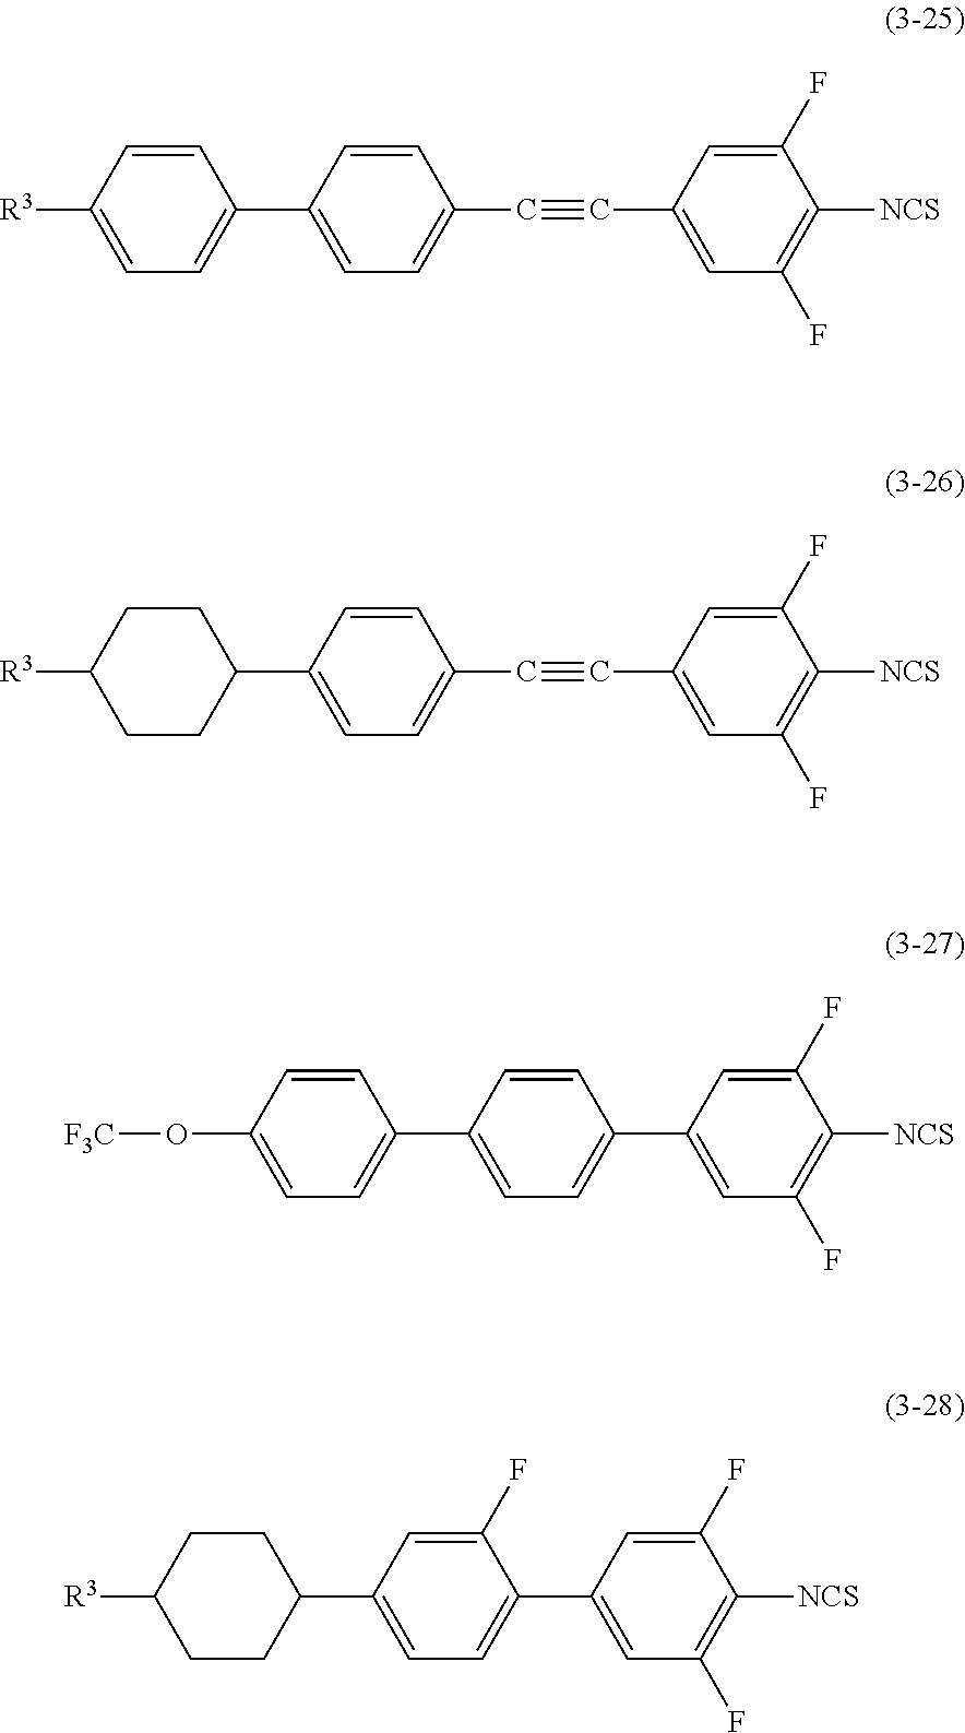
C1=CC([R3])=CC=C1C1=CC=C(C#CC2=CC(F)=C([NCS])C(F)=C2)C=C1.C1CC([R3])CCC1C1=CC=C(C#CC2=CC(F)=C([NCS])C(F)=C2)C=C1.C1=CC(O[F3C])=CC=C1C1=CC=C(C2=CC(F)=C([NCS])C(F)=C2)C=C1.C1CC([R3])CCC1C1=CC=C(C2=CC(F)=C([NCS])C(F)=C2)C(F)=C1
